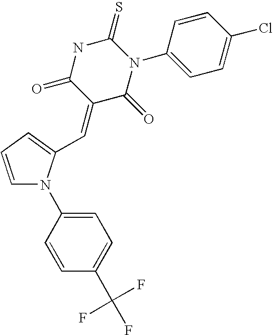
C1=CC=C(C=C2C(=O)N(C3=CC=C(Cl)C=C3)C(=S)NC2=O)N1C1=CC=C(C(F)(F)F)C=C1
